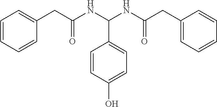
C1=CC=CC(CC(NC(NC(CC2=CC=CC=C2)=O)C2=CC=C(O)C=C2)=O)=C1
